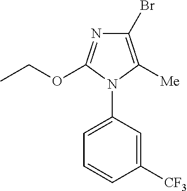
C1(Br)=C([Me])N(C2=CC=CC([CF3])=C2)C(OCC)=N1
